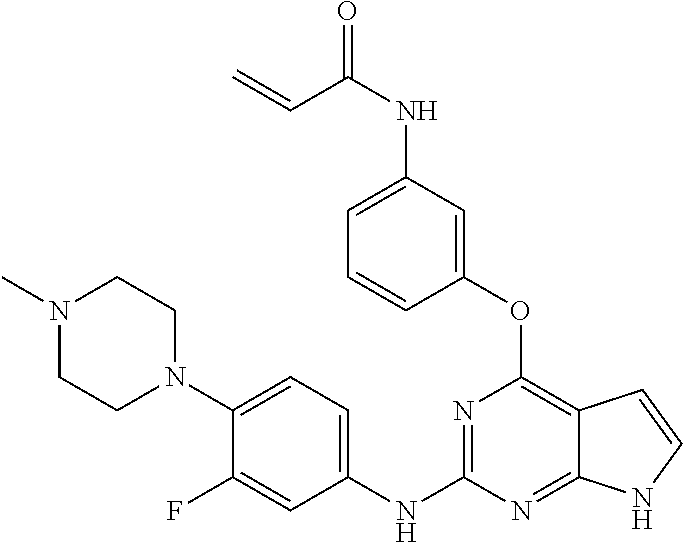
O=C(NC1=CC=CC(OC2=C3C(=NC(NC4=CC=C(N5CCN(C)CC5)C(F)=C4)=N2)NC=C3)=C1)C=C
